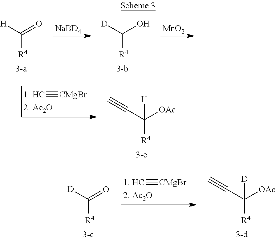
[H]C(=O)[R4].[NaBD4].[D]C(O)[R4].[MnO2].[1. HC]#[CMgBr].C(C([OAc])([R4])[H])#C.[D]C(=O)[R4].[1. HC]#[CMgBr].C(C([OAc])([R4])[D])#C
